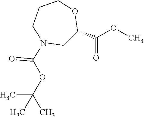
C1C(C(OC)=O)OCCCN1C(=O)OC(C)(C)C
